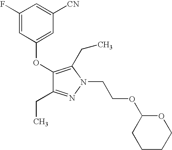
C1(F)=CC(OC2=C(CC)N(CCOC3CCCCO3)N=C2CC)=CC([CN])=C1
